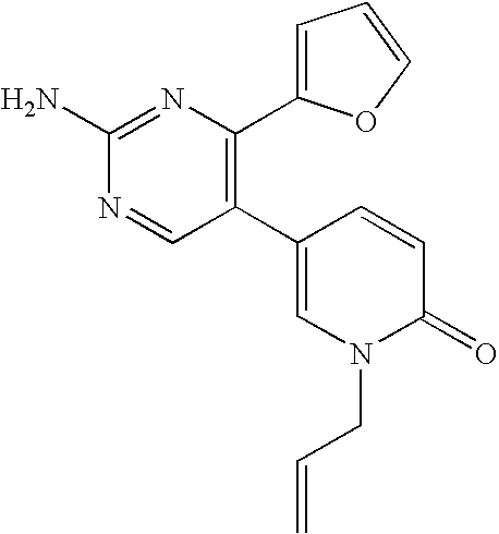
C1(N)=NC(C2=CC=CO2)=C(C2=CN(CC=C)C(=O)C=C2)C=N1
